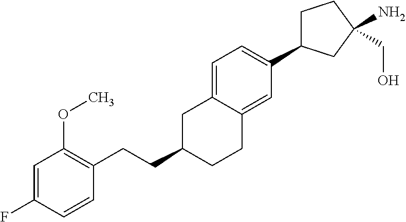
C1=C(F)C=CC(CCC2CCC3=CC(C4CCC(CO)(N)C4)=CC=C3C2)=C1OC
